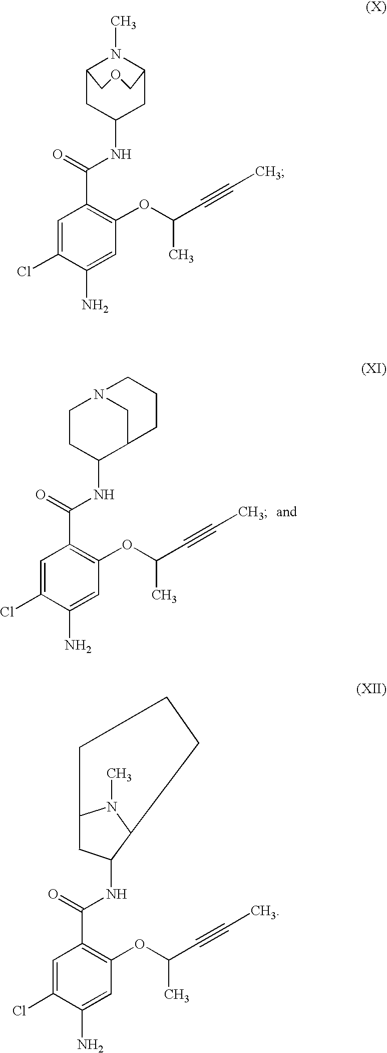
C1=C(Cl)C(N)=CC(OC(C#CC)C)=C1C(=O)NC1CC2N(C)C(C1)COC2.C1=C(Cl)C(N)=CC(OC(C#CC)C)=C1C(=O)NC1C2CN(CC1)CCC2.C1=C(Cl)C(N)=CC(OC(C#CC)C)=C1C(=O)NC1C2N(C)C(C1)CCC2
